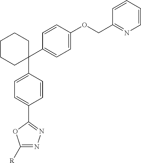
C1(C2=CC=C(OCC3=NC=CC=C3)C=C2)(C2=CC=C(C3=NN=C([R])O3)C=C2)CCCCC1
